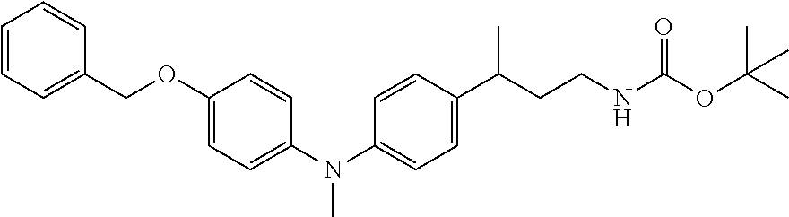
C1=CC=C(COC2=CC=C(N(C3=CC=C(C(C)CCNC(OC(C)(C)C)=O)C=C3)C)C=C2)C=C1
